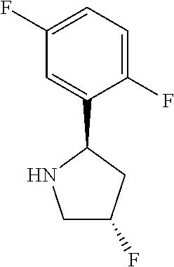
C1=C(C2NCC(F)C2)C(F)=CC=C1F
